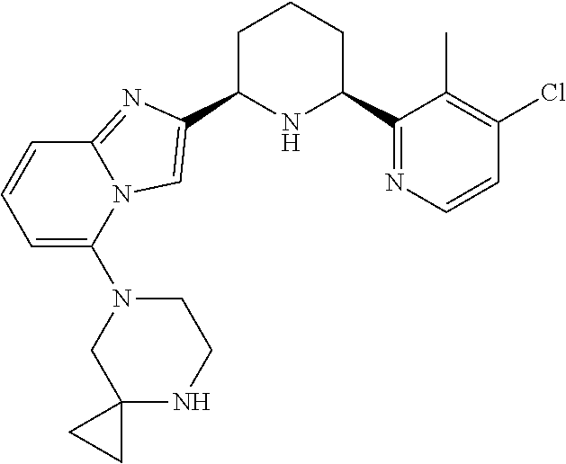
C1C(C2=CN3C(=N2)C=CC=C3N2CC3(NCC2)CC3)NC(C2=NC=CC(Cl)=C2C)CC1
